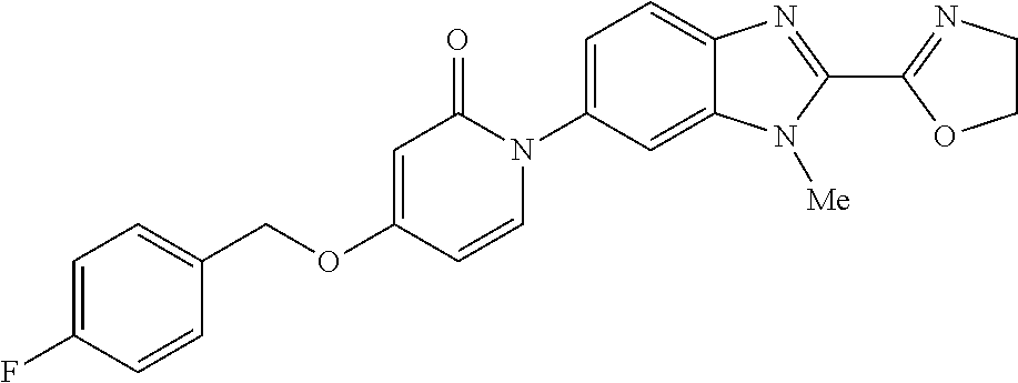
C1(COC2=CC(=O)N(C3=CC=C4C(=C3)N([Me])C(C3=NCCO3)=N4)C=C2)=CC=C(F)C=C1
